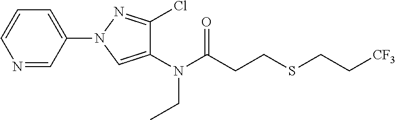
N1=CC(N2C=C(N(C(CCSCC[CF3])=O)CC)C(Cl)=N2)=CC=C1
